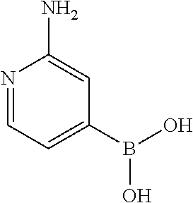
N1=CC=C(B(O)O)C=C1N
